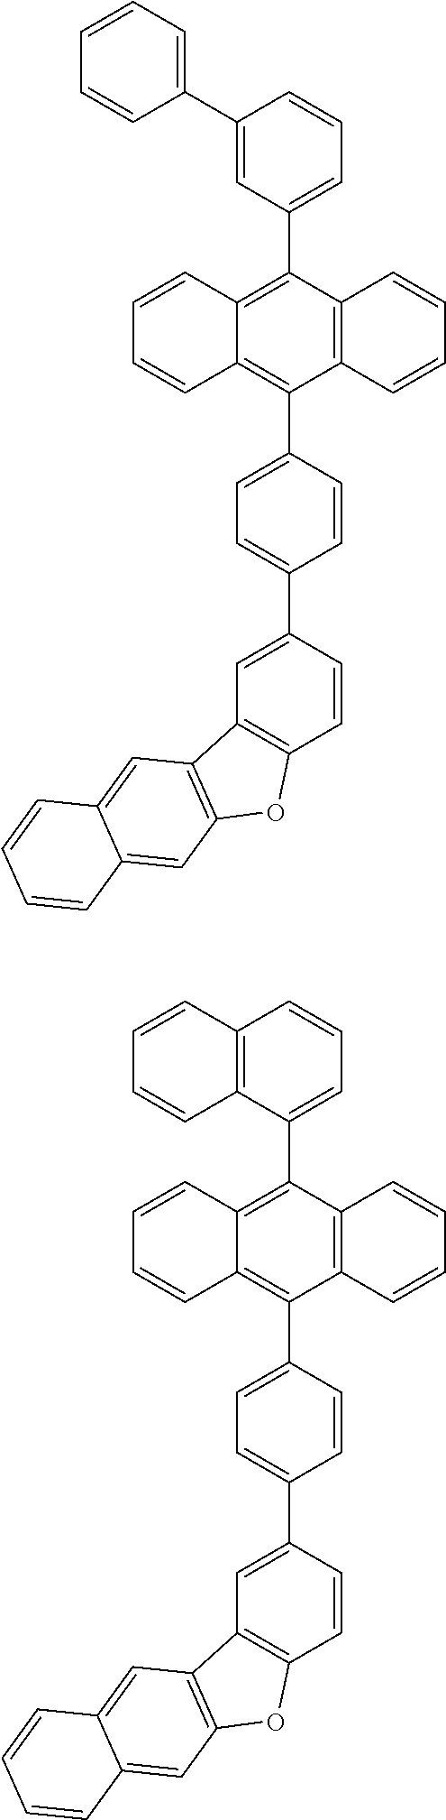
C1(C2=C3C(=C(C4=CC=C(C5=CC6=C(C=C5)OC5=C6C=C6C(=C5)C=CC=C6)C=C4)C4=C2C=CC=C4)C=CC=C3)=CC=CC(C2=CC=CC=C2)=C1.C1(C2=C3C(=C(C4=CC=C(C5=CC6=C(C=C5)OC5=C6C=C6C(=C5)C=CC=C6)C=C4)C4=C2C=CC=C4)C=CC=C3)=CC=CC2=C1C=CC=C2
